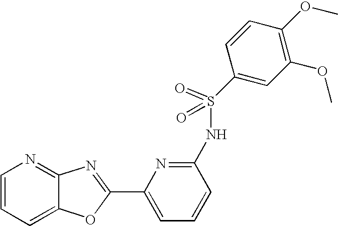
C1=CC=C2C(=N1)N=C(C1=CC=CC(NS(C3=CC(OC)=C(OC)C=C3)(=O)=O)=N1)O2
